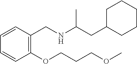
C1(CC(NCC2=C(OCCCOC)C=CC=C2)C)CCCCC1
